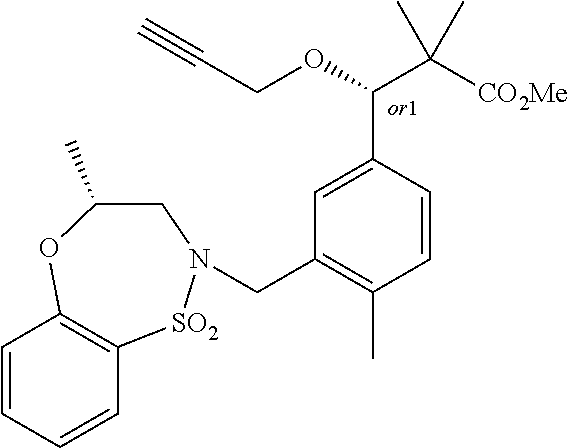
C1=C(C(OCC#C)C([CO2Me])(C)C)C=CC(C)=C1CN1[SO2]C2=C(C=CC=C2)OC(C)C1
